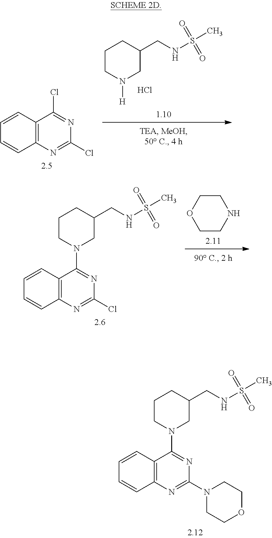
C1COCCN1.C1CN(C2=NC(Cl)=NC3=C2C=CC=C3)CC(CNS(C)(=O)=O)C1.C1COCCN1C1=NC2=C(C(N3CCCC(CNS(C)(=O)=O)C3)=N1)C=CC=C2.C1CN([H])CC(CNS(C)(=O)=O)C1.Cl.C12=C(N=C(Cl)N=C1Cl)C=CC=C2
